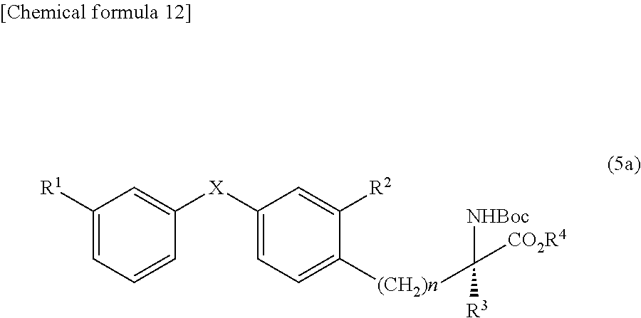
C1([R1])=CC=CC([X]C2=CC=C([(CH2)n]C([NHBoc])([R3])[CO2R4])C([R2])=C2)=C1
